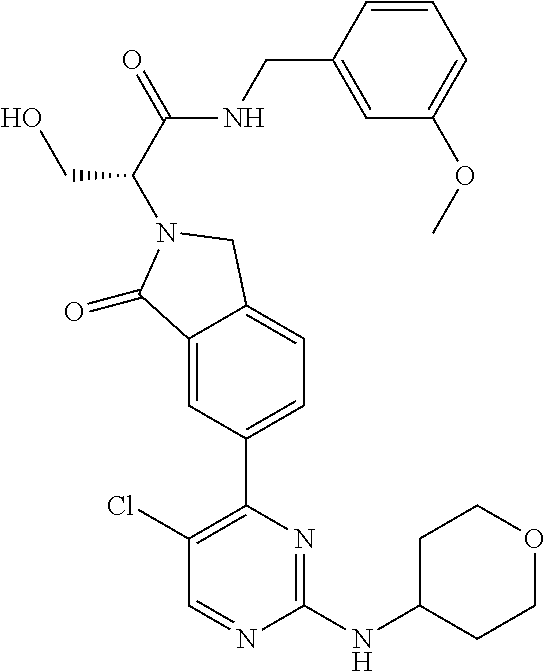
C1(Cl)=C(C2=CC=C3C(=C2)C(=O)N(C(C(=O)NCC2=CC(OC)=CC=C2)CO)C3)N=C(NC2CCOCC2)N=C1
